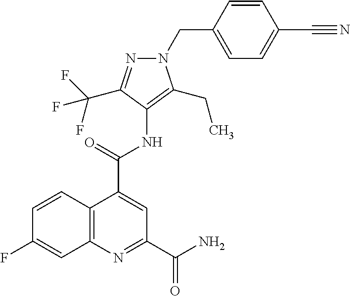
C12=C(N=C(C(=O)N)C=C1C(=O)NC1=C(CC)N(CC3=CC=C(C#N)C=C3)N=C1C(F)(F)F)C=C(F)C=C2
